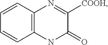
C12=C(C=CC=C1)N=C([COOH])C(=O)N2
